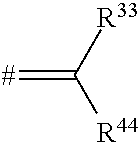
[#]=C([R33])[R44]
